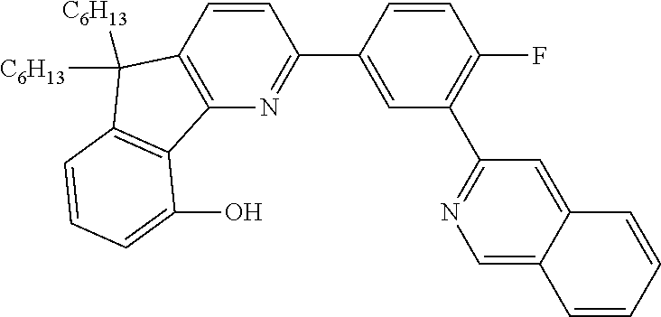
C1=CC2=C(N=C1C1=CC(C3=NC=C4C(=C3)C=CC=C4)=C(F)C=C1)C1=C(C2([C6H13])[C6H13])C=CC=C1O
